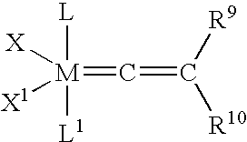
[L][M]([L1])(=C=C([R9])[R10])([X])[X1]
